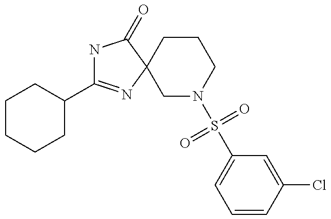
C1CCCC(C2=NC3(C(=O)N2)CN(S(C2=CC=CC(Cl)=C2)(=O)=O)CCC3)C1
